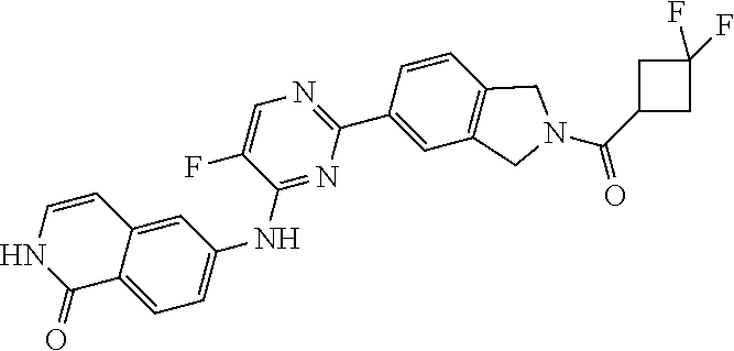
C1(C(N2CC3=C(C2)C=C(C2=NC=C(F)C(NC4=CC=C5C(=C4)C=CNC5=O)=N2)C=C3)=O)CC(F)(F)C1
